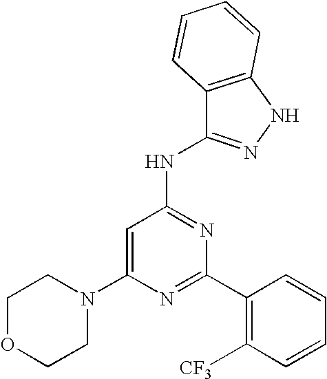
C1=C(N2CCOCC2)N=C(C2=C([CF3])C=CC=C2)N=C1NC1=NNC2=C1C=CC=C2
